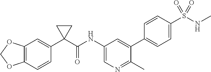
C12=C(C=CC(C3(C(=O)NC4=CN=C(C)C(C5=CC=C(S(NC)(=O)=O)C=C5)=C4)CC3)=C1)OCO2
